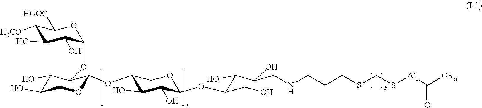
C1([H3CO])C(O)C(O)C(OC2C(O)C(O)COC2OC2C(O)C(O)C(OC(C(C(CNCCCSCS[A1]C(=O)[ORa])O)O)CO)OC2)OC1[HOOC]
